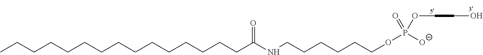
CCCCCCCCCCCCCCCC(NCCCCCCOP([O-])(=O)OCCO)=O
